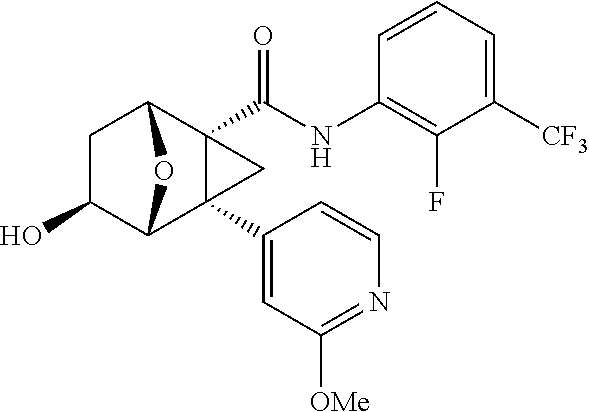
C1C(O)C2C3(C4=CC([OMe])=NC=C4)C(C(NC4=C(F)C([CF3])=CC=C4)=O)(C1O2)C3
